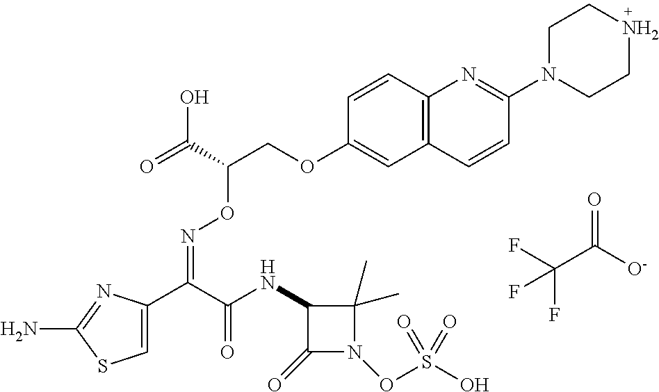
C1=C(C(C(NC2C(=O)N(OS(O)(=O)=O)C2(C)C)=O)=NOC(COC2=CC3=C(C=C2)N=C(N2CCNCC2)C=C3)C(=O)O)N=C(N)S1.FC(C([O-])=O)(F)F
